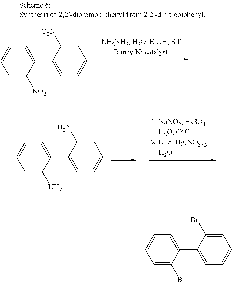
C1=C([NO2])C(C2=CC=CC=C2[O2N])=CC=C1.C1=C(N)C(C2=CC=CC=C2N)=CC=C1.C1=C(Br)C(C2=CC=CC=C2Br)=CC=C1
